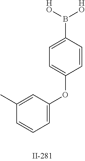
C1=C(B([HO])[HO])C=CC(OC2=CC=CC(C)=C2)=C1
